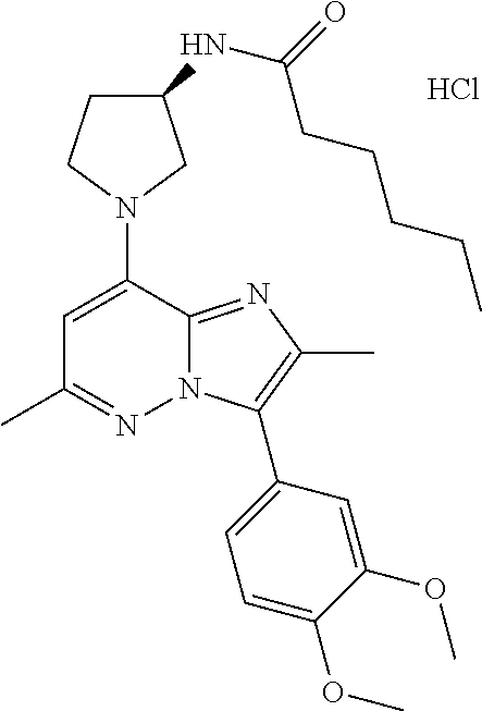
C1C(NC(=O)CCCCC)CN(C2=CC(C)=NN3C2=NC(C)=C3C2=CC=C(OC)C(OC)=C2)C1.Cl
